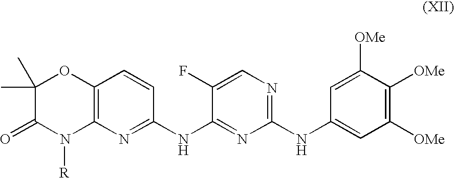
C12=C(N=C(NC3=NC(NC4=CC([OMe])=C([OMe])C([OMe])=C4)=NC=C3F)C=C1)N([R])C(=O)C(C)(C)O2
